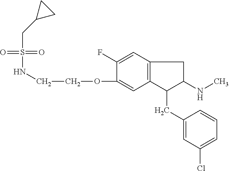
C1(OCCNS(=O)(=O)CC2CC2)=CC2=C(C=C1F)CC(NC)C2CC1=CC(Cl)=CC=C1
